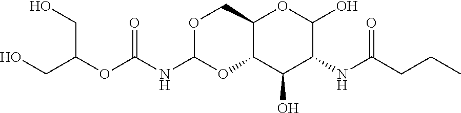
C12C(C(O)C(NC(CCC)=O)C(O)O1)OC(NC(OC(CO)CO)=O)OC2
